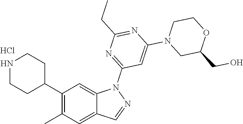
C1(C2CCNCC2)=C(C)C=C2C(=C1)N(C1=NC(CC)=NC(N3CCOC(CO)C3)=C1)N=C2.Cl
